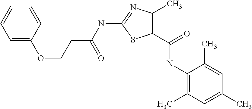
N(C1=NC(C)=C(C(=O)NC2=C(C)C=C(C)C=C2C)S1)C(CCOC1=CC=CC=C1)=O
